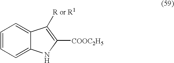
C1=CC=C2C(=C1)C([R or R1])=C([COOC2H5])N2
